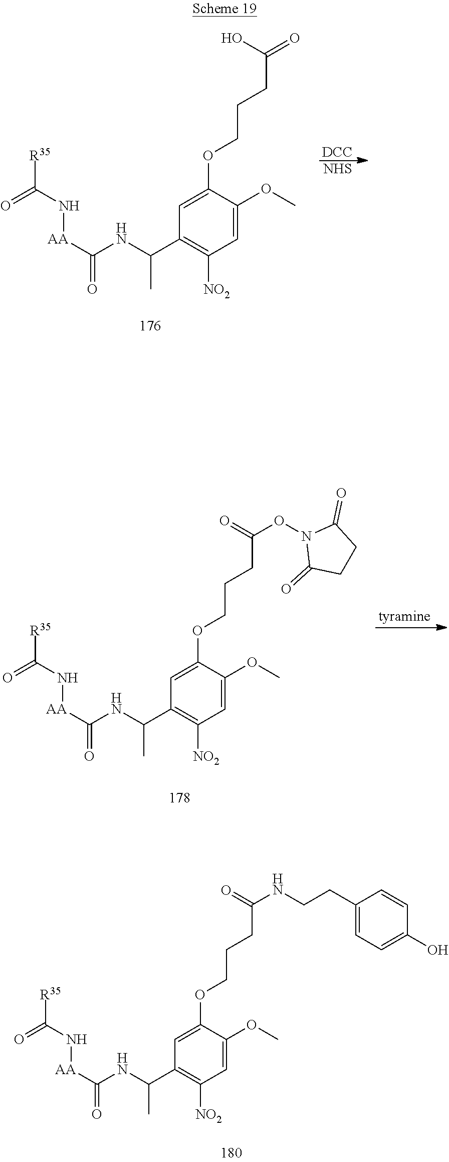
[DCC].[NHS].O=C(N[AA]C(NC(C1=C([NO2])C=C(OC)C(OCCCC(=O)O)=C1)C)=O)[R35].O=C(N[AA]C(NC(C1=C([NO2])C=C(OC)C(OCCCC(NCCC2=CC=C(O)C=C2)=O)=C1)C)=O)[R35].[tyramine].O=C(N[AA]C(NC(C1=C([NO2])C=C(OC)C(OCCCC(ON2C(=O)CCC2=O)=O)=C1)C)=O)[R35]
